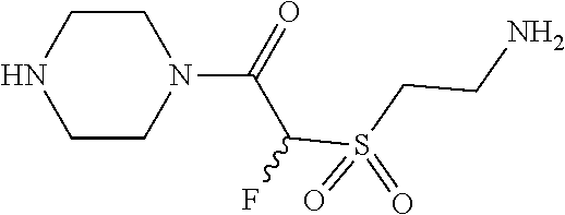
N1CCN(C(=O)C(S(=O)(CCN)=O)F)CC1
